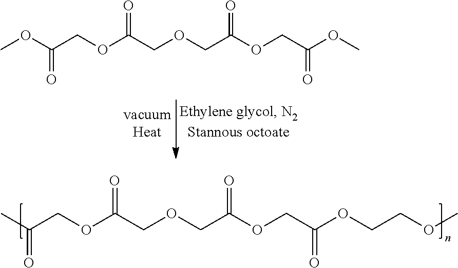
O(C(COCC(OCC(OCCOC)=O)=O)=O)CC(C)=O.O(C(COCC(OCC(OC)=O)=O)=O)CC(OC)=O
